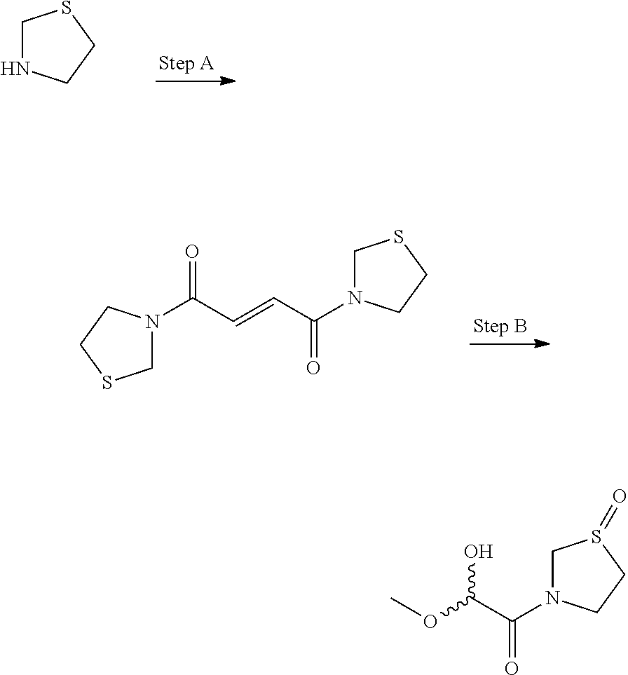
C1NCCS1.C1N(C(C=CC(N2CSCC2)=O)=O)CCS1.C1N(C(C(OC)O)=O)CCS1=O
